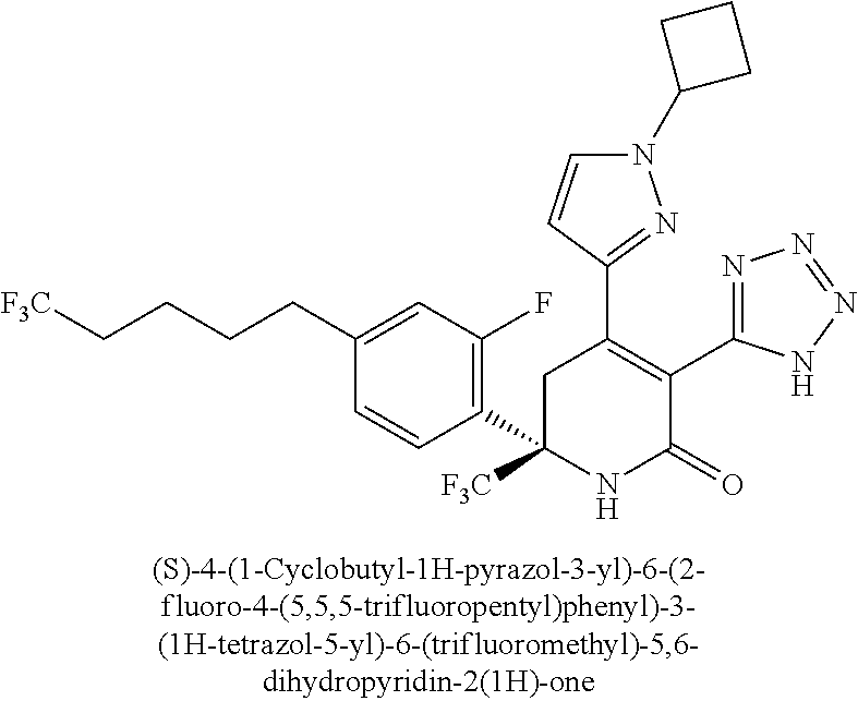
C1(C2=C(C3=NN=NN3)C(=O)NC(C3=C(F)C=C(CCCC[F3C])C=C3)([F3C])C2)=NN(C2CCC2)C=C1
